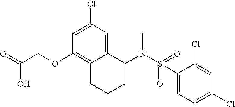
C1=C(Cl)C=C2C(=C1OCC(=O)O)CCCC2N(S(=O)(C1=CC=C(Cl)C=C1Cl)=O)C
